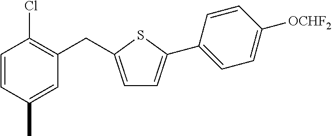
C1=CC(C)=CC(CC2=CC=C(C3=CC=C([OCHF2])C=C3)S2)=C1Cl
